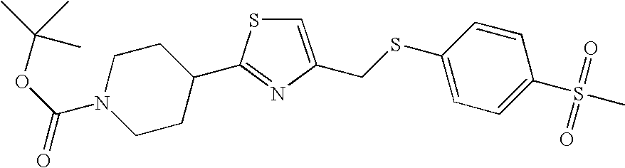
C1=C(CSC2=CC=C(S(=O)(=O)C)C=C2)N=C(C2CCN(C(OC(C)(C)C)=O)CC2)S1
